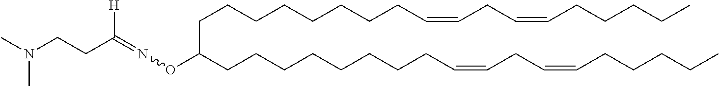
C(CCCCCCCC=CCC=CCCCCC)C(CCCCCCCCC=CCC=CCCCCC)ON=C(CCN(C)C)[H]
